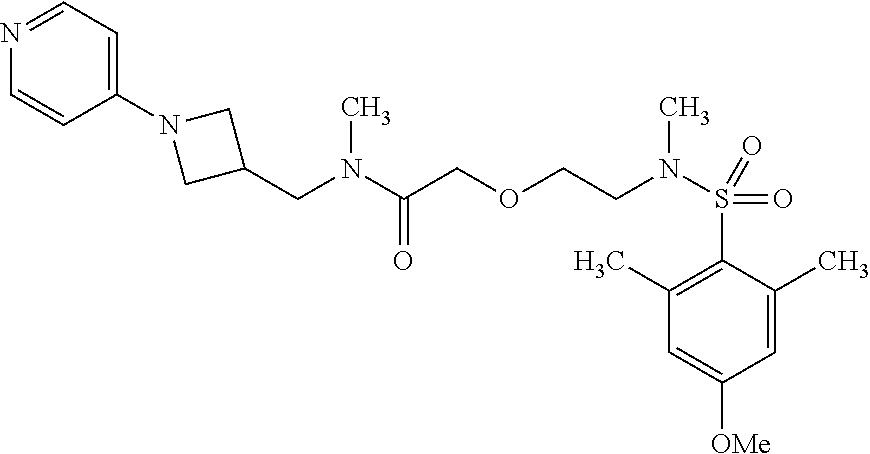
N1=CC=C(N2CC(CN(C(=O)COCCN(S(C3=C(C)C=C([OMe])C=C3C)(=O)=O)C)C)C2)C=C1
